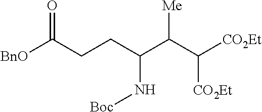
C(CC(C(C([CO2Et])[CO2Et])[Me])N[Boc])C([BnO])=O
